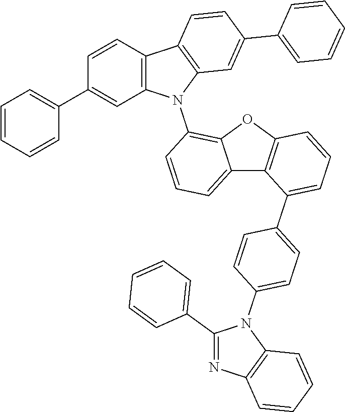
C12=CC=CC(N3C4=C(C5=C3C=C(C3=CC=CC=C3)C=C5)C=CC(C3=CC=CC=C3)=C4)=C1OC1=C2C(C2=CC=C(N3C(C4=CC=CC=C4)=NC4=C3C=CC=C4)C=C2)=CC=C1
